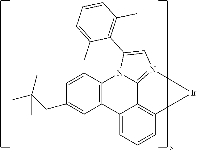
N12C3=N(C=C1C1=C(C)C=CC=C1C)[Ir]C1=C3C(=CC=C1)C1=C2C=CC(CC(C)(C)C)=C1
